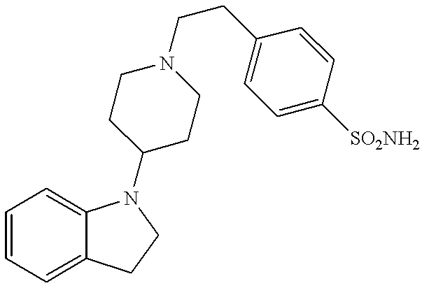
C1=CC=C2C(=C1)N(C1CCN(CCC3=CC=C([SO2NH2])C=C3)CC1)CC2
